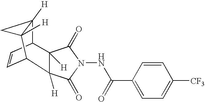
C12([H])C(=O)N(NC(C3=CC=C([CF3])C=C3)=O)C(=O)C1([H])C1C3([H])C([H])(C2C=C1)C3
